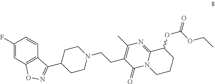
C1(F)=CC2=C(C=C1)C(C1CCN(CCC3=C(C)N=C4N(C3=O)CCCC4OC(OCC)=O)CC1)=NO2
